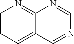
C1=CC=C2C(=N1)N=CN=C2
